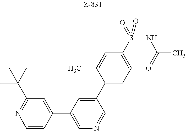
C1=CC(C2=CN=CC(C3=CC=C(S(NC(C)=O)(=O)=O)C=C3C)=C2)=CC(C(C)(C)C)=N1
